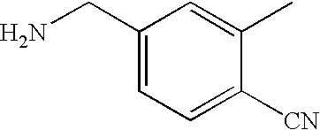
C1(CN)=CC=C([CN])C(C)=C1
